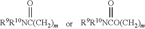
[R9R10NC(CH2)m]=O.[R9R10NCO(CH2)m]=O
